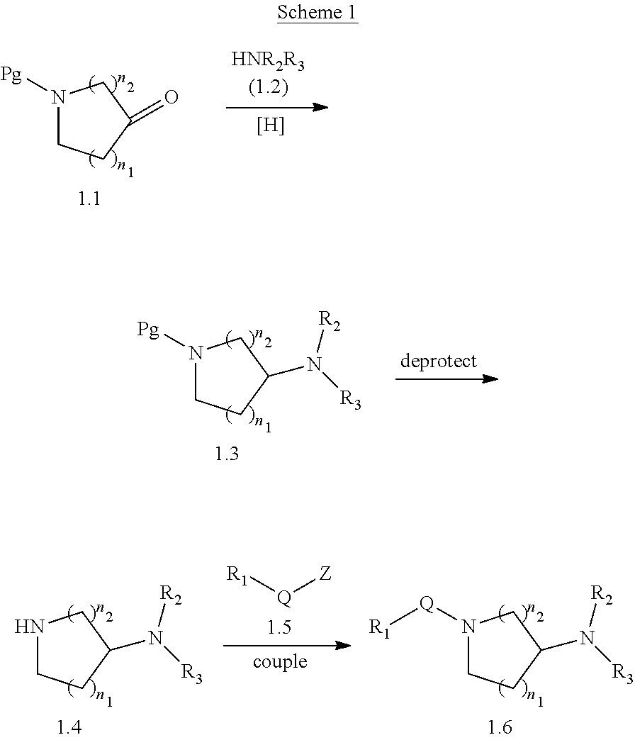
N1([Pg])CCC(=O)C1.[H].N1([Pg])CCC(N([R3])[R2])C1.N1CCC(N([R3])[R2])C1.[R1][Q][Z].N1([Q][R1])CCC(N([R3])[R2])C1
